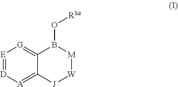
[E]1=[D][A]=C2C(=[G]1)B(O[R1a])[M][W][J]2
